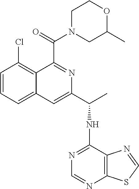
C1=CC=C2C(=C1Cl)C(C(=O)N1CC(C)OCC1)=NC(C(C)NC1=NC=NC3=C1N=CS3)=C2
